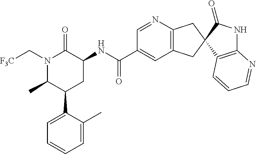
N1(C[F3C])C(C)C(C2=CC=CC=C2C)CC(NC(C2=CC3=C(N=C2)CC2(C3)C3=C(NC2=O)N=CC=C3)=O)C1=O
